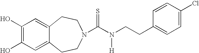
C1(O)=C(O)C=C2C(=C1)CCN(C(N(CCC1=CC=C(Cl)C=C1)[H])=S)CC2
